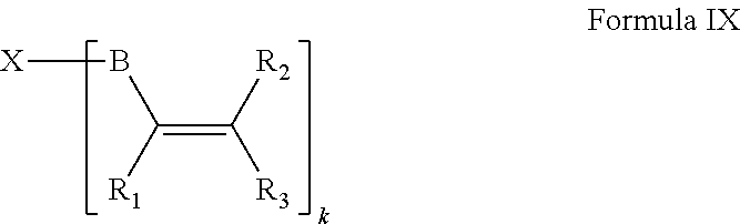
C(=C([R2])[R3])([R1])B[X]
